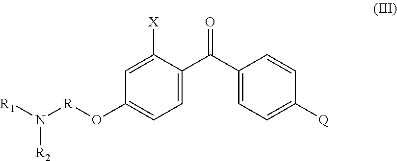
C1([X])=CC(O[R]N([R1])[R2])=CC=C1C(=O)C1=CC=C([Q])C=C1
